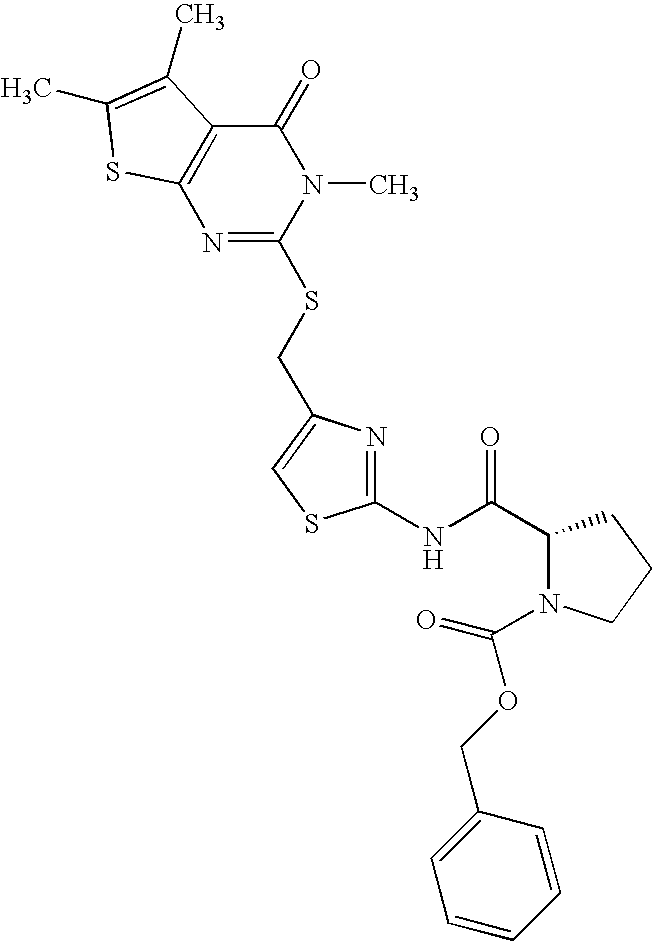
C1(NC(C2N(C(OCC3=CC=CC=C3)=O)CCC2)=O)=NC(CSC2=NC3=C(C(=O)N2C)C(C)=C(C)S3)=CS1
